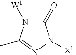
N1([W1])C(=O)N([X1])N=C1C
